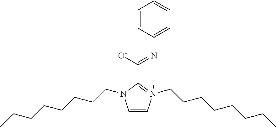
C1=CN(CCCCCCCC)=C(C([O-])=NC2=CC=CC=C2)N1CCCCCCCC
